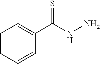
C1=CC=CC(C(NN)=S)=C1
